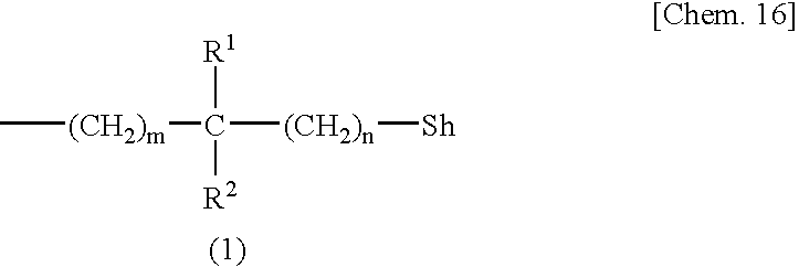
C[(CH2)m]C([(CH2)n][Sh])([R1])[R2]
